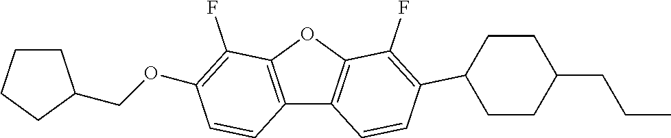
C12=C(OC3=C1C=CC(C1CCC(CCC)CC1)=C3F)C(F)=C(OCC1CCCC1)C=C2
